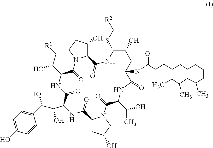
C1(C(C(C2NC(=O)C3CC(O)CN3C(=O)C(C(O)C)NC(=O)C(NC(=O)CCCCCCCCC(CC(CC)C)C)CC(O)C(SC[R2])NC(=O)C3C(O)CCN3C(=O)C(C(C[R1])O)NC2=O)O)O)=CC=C(O)C=C1
